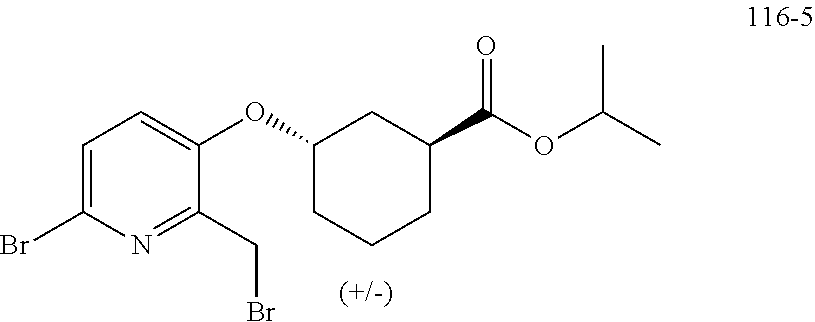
C1=C(Br)N=C(CBr)C(OC2CCCC(C(OC(C)C)=O)C2)=C1
